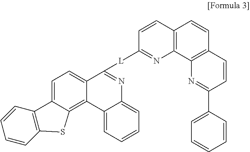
C1=CC2=C(N=C1[L]C1=NC3=CC=CC=C3C3=C4C(=CC=C13)C1=C(C=CC=C1)S4)C1=C(C=C2)C=CC(C2=CC=CC=C2)=N1
